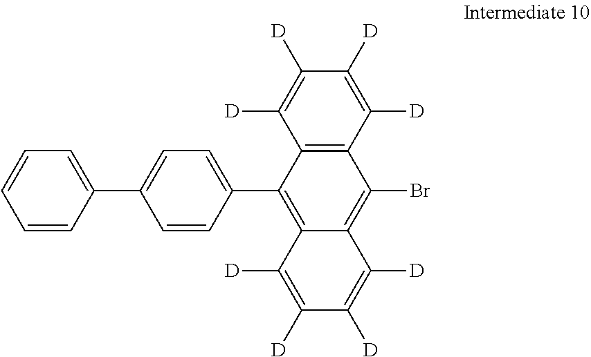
C1(C2=C3C(=C(Br)C4=C2C([D])=C([D])C([D])=C4[D])C([D])=C([D])C([D])=C3[D])=CC=C(C2=CC=CC=C2)C=C1
